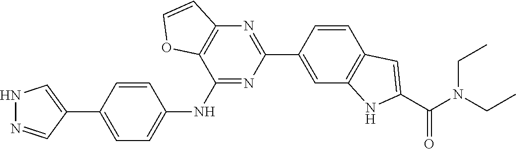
N(CC)(CC)C(C1=CC2=C(C=C(C3=NC4=C(C(NC5=CC=C(C6=CNN=C6)C=C5)=N3)OC=C4)C=C2)N1)=O
